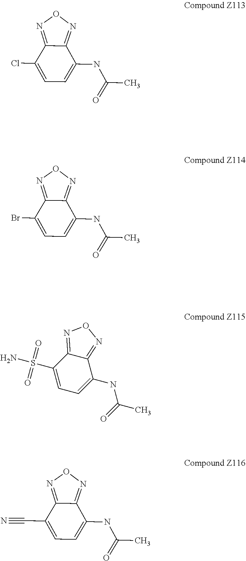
C12=NON=C1C(NC(C)=O)=CC=C2S(=O)(=O)N.C12=NON=C1C(NC(C)=O)=CC=C2Cl.C12=NON=C1C(NC(C)=O)=CC=C2Br.C12=NON=C1C(NC(C)=O)=CC=C2C#N
